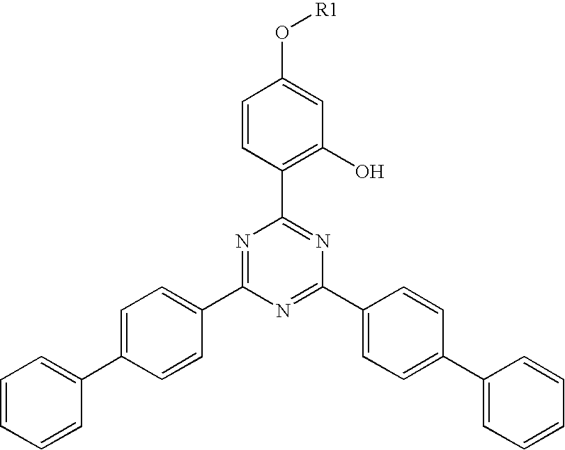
C1(O[R1])=CC(O)=C(C2=NC(C3=CC=C(C4=CC=CC=C4)C=C3)=NC(C3=CC=C(C4=CC=CC=C4)C=C3)=N2)C=C1
